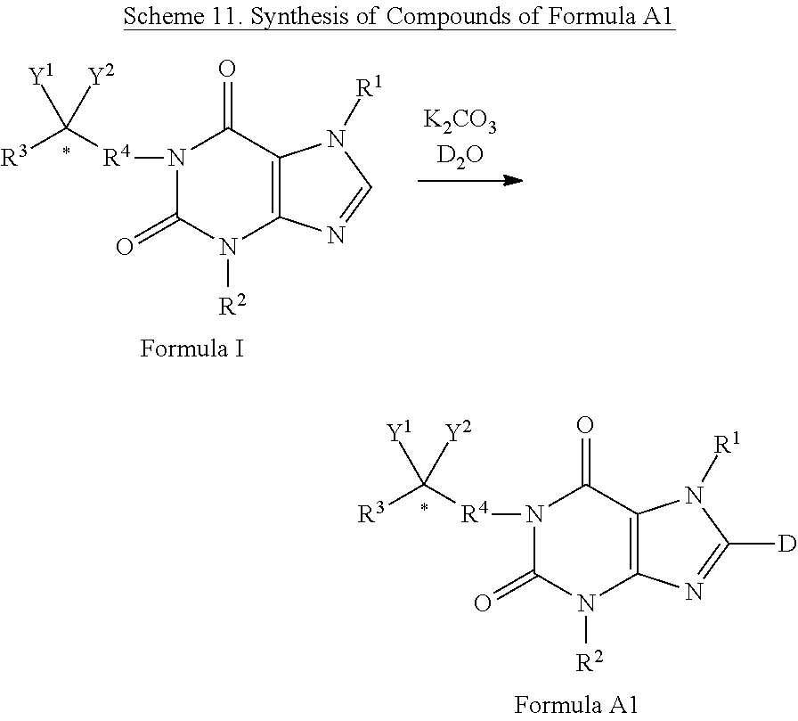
N1([R4]C([R3])([Y1])[Y2])C(=O)N([R2])C2=C(C1=O)N([R1])C([D])=N2.N1([R4]C([R3])([Y1])[Y2])C(=O)N([R2])C2=C(C1=O)N([R1])C=N2
